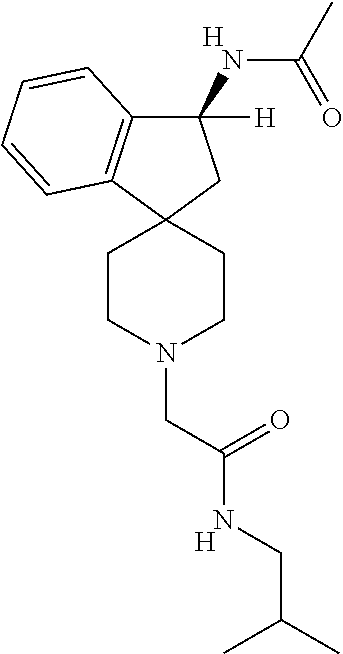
C1(NC(C)=O)([H])C2=C(C3(C1)CCN(CC(NCC(C)C)=O)CC3)C=CC=C2.[H].[H]
